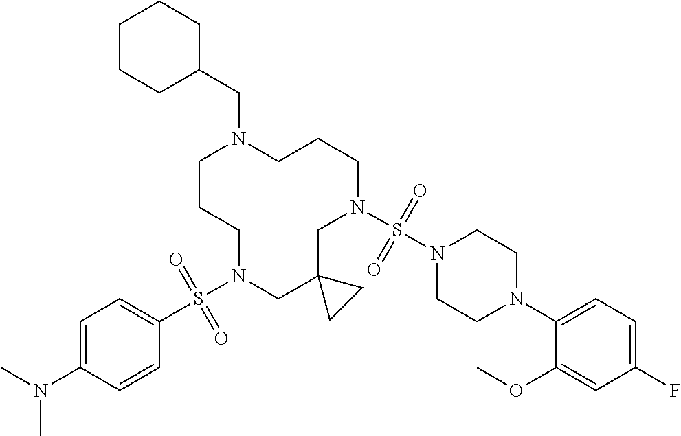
C1CCN(S(C2=CC=C(N(C)C)C=C2)(=O)=O)CC2(CN(S(N3CCN(C4=CC=C(F)C=C4OC)CC3)(=O)=O)CCCN1CC1CCCCC1)CC2
